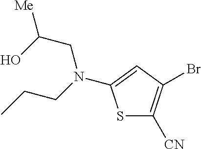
S1C([CN])=C(Br)C=C1N(CC(O)[Me])CCC
